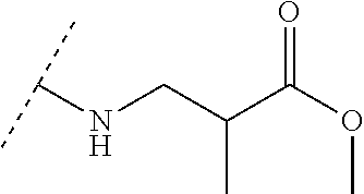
C(C(C(OC)=O)C)NC(C)C
